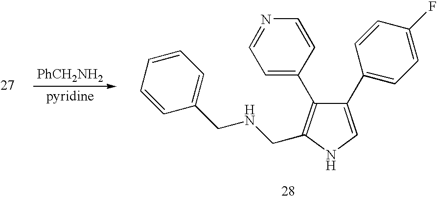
[PhCH2NH2].C1(C2=CC=C(F)C=C2)=CNC(CNCC2=CC=CC=C2)=C1C1=CC=NC=C1
